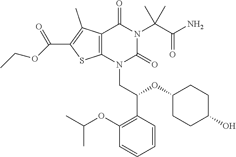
C12=C(N(CC(C3=C(OC(C)C)C=CC=C3)OC3CCC(O)CC3)C(=O)N(C(C(N)=O)(C)C)C1=O)SC(C(=O)OCC)=C2C
